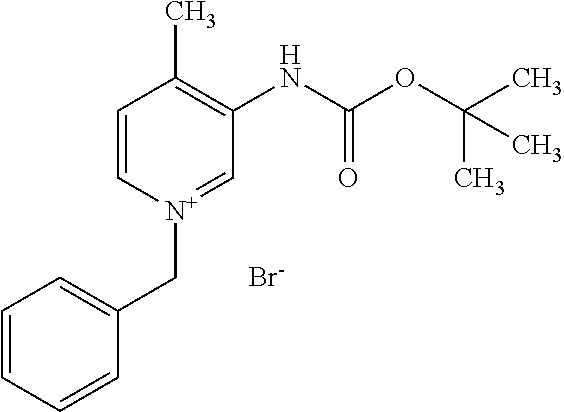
C1=C[N+](CC2=CC=CC=C2)=CC(NC(OC(C)(C)C)=O)=C1C.[Br-]
